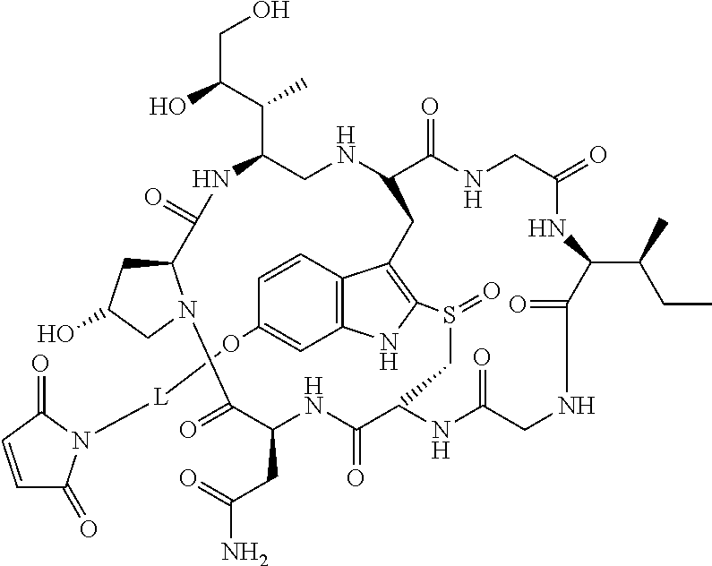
C12=C(NC3=C1CC1C(=O)NCC(=O)NC(C(CC)C)C(=O)NCC(=O)NC(C(=O)NC(CC(=O)N)C(=O)N4C(C(=O)NC(C(C(CO)O)C)CN1)CC(O)C4)CS3=O)C=C(O[L]N1C(=O)C=CC1=O)C=C2
